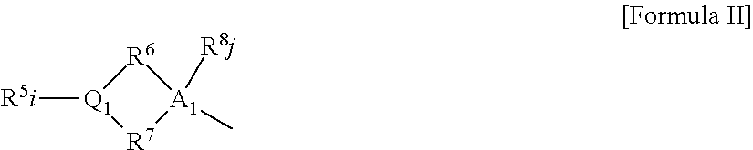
[R6]1[Q1]([R5i])[R7][A1]1([R8j])C
